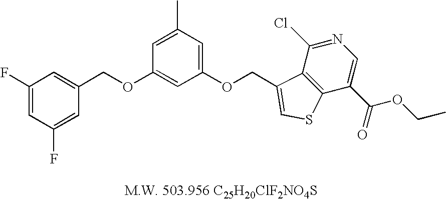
C1(F)=CC(F)=CC(COC2=CC(OCC3=CSC4=C3C(Cl)=NC=C4C(=O)OCC)=CC(C)=C2)=C1
